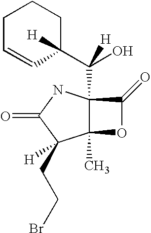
C12(C)C(C([H])(C3([H])CCCC=C3)O)(NC(=O)C1(CCBr)[H])C(=O)O2
